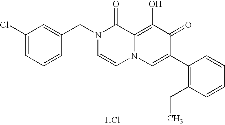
Cl.C1(Cl)=CC=CC(CN2C=CN3C(=C(O)C(=O)C(C4=C(CC)C=CC=C4)=C3)C2=O)=C1
